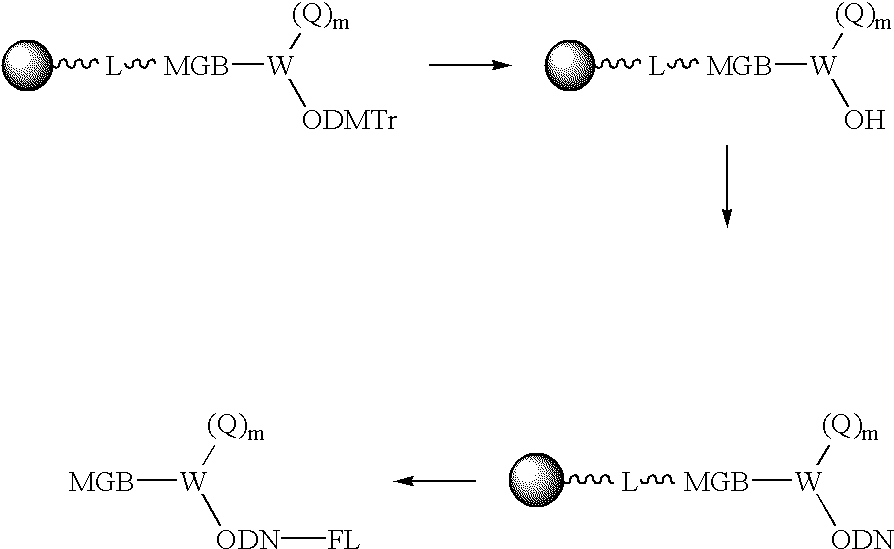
C[L][MGB][W]([(Q)m])[ODMTr].C[L][MGB][W]([(Q)m])O.C[L][MGB][W]([(Q)m])[ODN].[MGB][W]([(Q)m])[ODN][FL]
